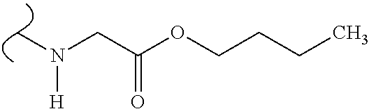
C(C(OCCCC)=O)N(C)[H]
